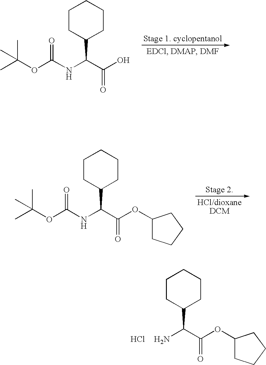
C1CC(C(NC(=O)OC(C)(C)C)C(O)=O)CCC1.C1CC(C(NC(=O)OC(C)(C)C)C(OC2CCCC2)=O)CCC1.C1CC(C(N)C(OC2CCCC2)=O)CCC1.Cl
